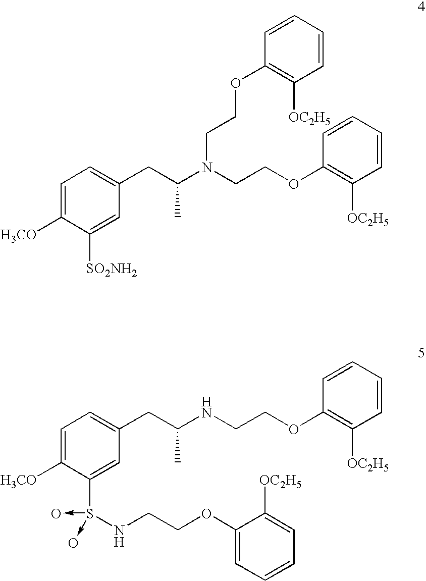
C1=C([H3CO])C([SO2NH2])=CC(CC(N(CCOC2=C([OC2H5])C=CC=C2)CCOC2=C([OC2H5])C=CC=C2)C)=C1.C1=C([H3CO])C(S(NCCOC2=CC=CC=C2[OC2H5])(->O)->O)=CC(CC(NCCOC2=C([OC2H5])C=CC=C2)C)=C1
